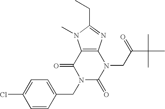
C12=C(N=C(CC)N1C)N(CC(C(C)(C)C)=O)C(=O)N(CC1=CC=C(Cl)C=C1)C2=O
